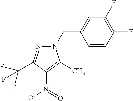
C1=C(CN2N=C(C(F)(F)F)C([N+](=O)[O-])=C2C)C=CC(F)=C1F
